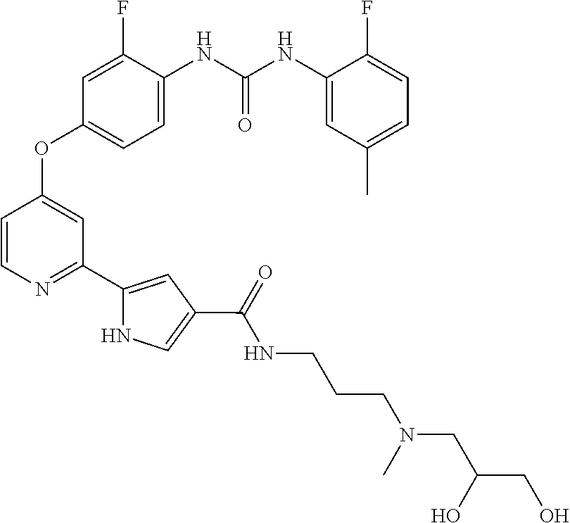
C1=CN=C(C2=CC(C(NCCCN(CC(CO)O)C)=O)=CN2)C=C1OC1=CC=C(NC(NC2=CC(C)=CC=C2F)=O)C(F)=C1
